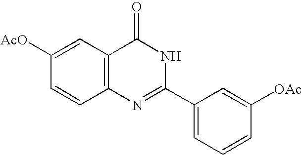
C1=CC([AcO])=CC2=C1N=C(C1=CC=CC([OAc])=C1)NC2=O
